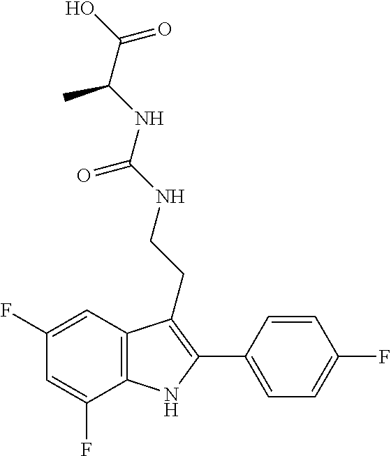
N(C(=O)NCCC1=C(C2=CC=C(F)C=C2)NC2=C1C=C(F)C=C2F)C(C(O)=O)C
